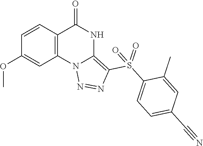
C1(OC)=CC2=C(C=C1)C(=O)NC1=C(S(C3=CC=C(C#N)C=C3C)(=O)=O)N=NN21
